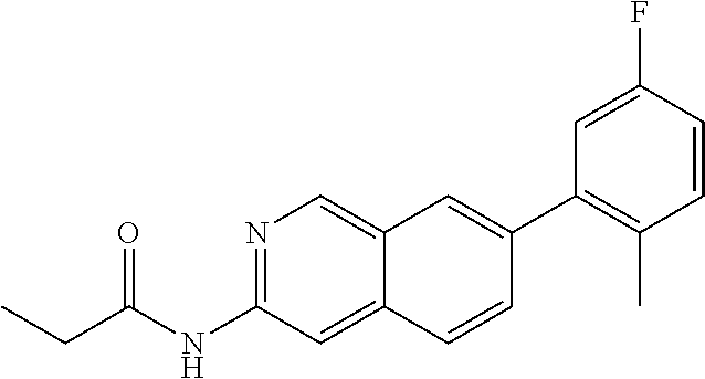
N1=C(NC(=O)CC)C=C2C(=C1)C=C(C1=C(C)C=CC(F)=C1)C=C2
